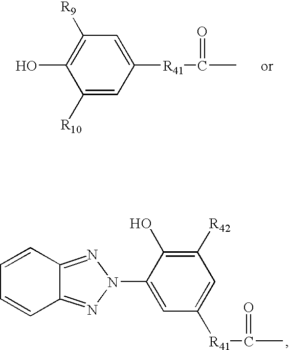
C1(O)=C([R9])C=C([R41]C(=O)C)C=C1[R10].C1=CC2=NN(C3=CC([R41]C(=O)C)=CC([R42])=C3O)N=C2C=C1
